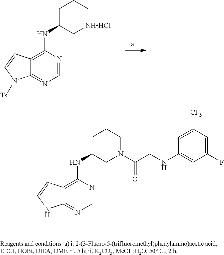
C1=NC(NC2C[NHHCl]CCC2)=C2C(=N1)N([Ts])C=C2.C1=NC(NC2CN(C(CNC3=CC(F)=CC([CF3])=C3)=O)CCC2)=C2C(=N1)NC=C2
